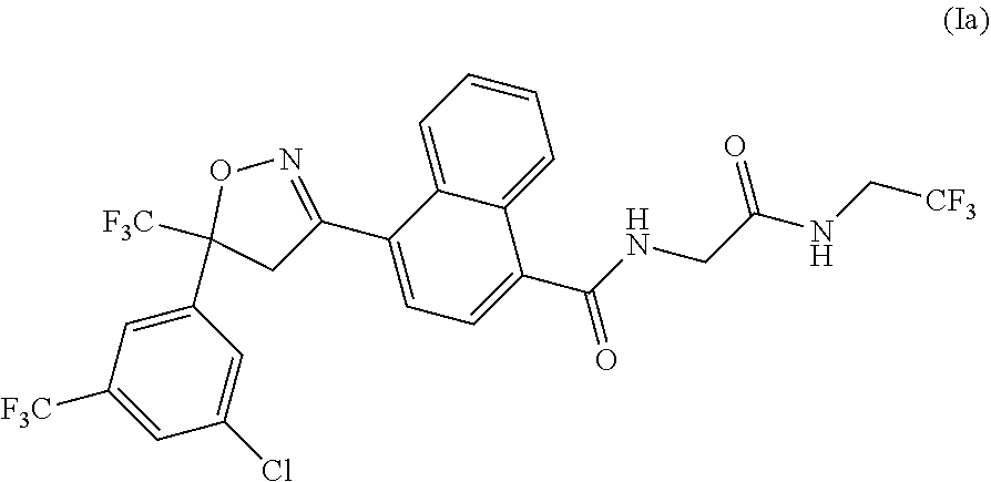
C1(C2([F3C])CC(C3=CC=C(C(=O)NCC(=O)NC[CF3])C4=CC=CC=C34)=NO2)=CC([F3C])=CC(Cl)=C1
